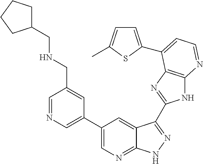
C1=NC=C(C2=CN=C3C(=C2)C(C2=NC4=C(N2)N=CC=C4C2=CC=C(C)S2)=NN3)C=C1CNCC1CCCC1
